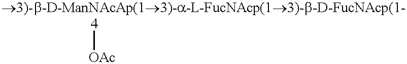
[4][OAc]
